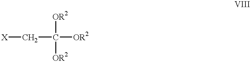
[OR2]C([OR2])(C[X])[OR2]
